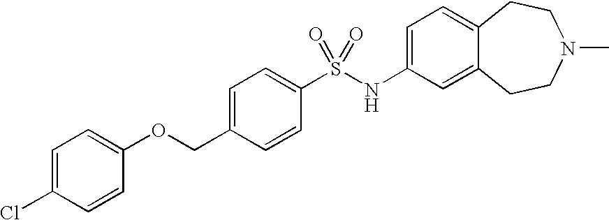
C1=C(NS(C2=CC=C(COC3=CC=C(Cl)C=C3)C=C2)(=O)=O)C=C2C(=C1)CCN(C)CC2
